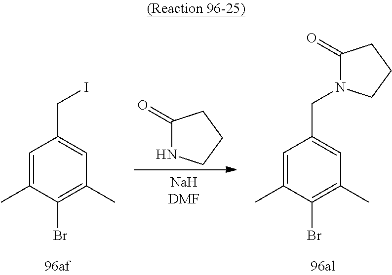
C1=C(C)C(Br)=C(C)C=C1CI.C1(=O)NCCC1.C1=C(C)C(Br)=C(C)C=C1CN1C(=O)CCC1
